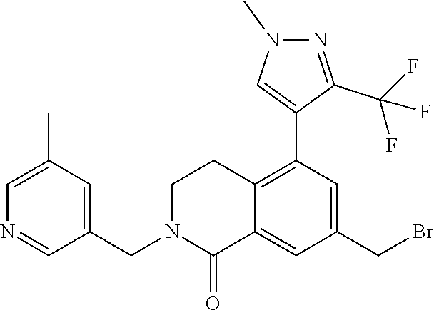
C1=C(C)C=C(CN2C(=O)C3=CC(CBr)=CC(C4=CN(C)N=C4C(F)(F)F)=C3CC2)C=N1
